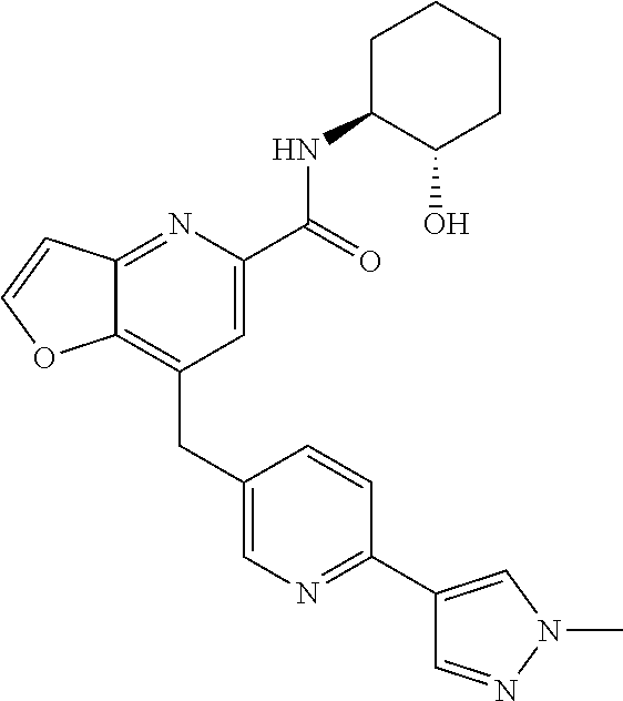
C12=C(CC3=CN=C(C4=CN(C)N=C4)C=C3)C=C(C(NC3C(O)CCCC3)=O)N=C1C=CO2
